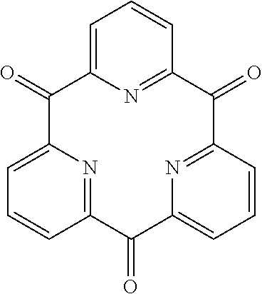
C1=C2N=C(C=C1)C(=O)C1=NC(=CC=C1)C(=O)C1=NC(=CC=C1)C2=O
